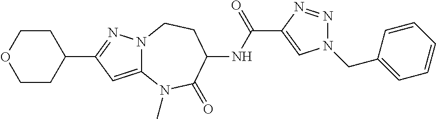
C12=CC(C3CCOCC3)=NN1CCC(NC(=O)C1=CN(CC3=CC=CC=C3)N=N1)C(=O)N2C
